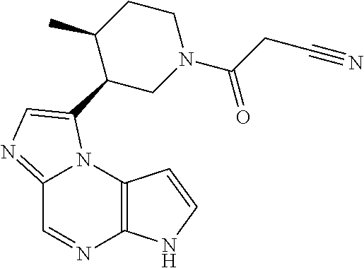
C12=NC=C(C3CN(C(CC#N)=O)CCC3C)N1C1=C(N=C2)NC=C1
